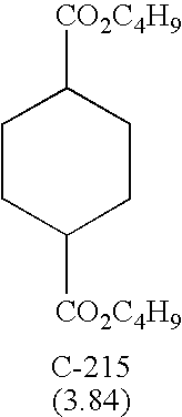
C1CC([CO2C4H9])CCC1[CO2C4H9]
